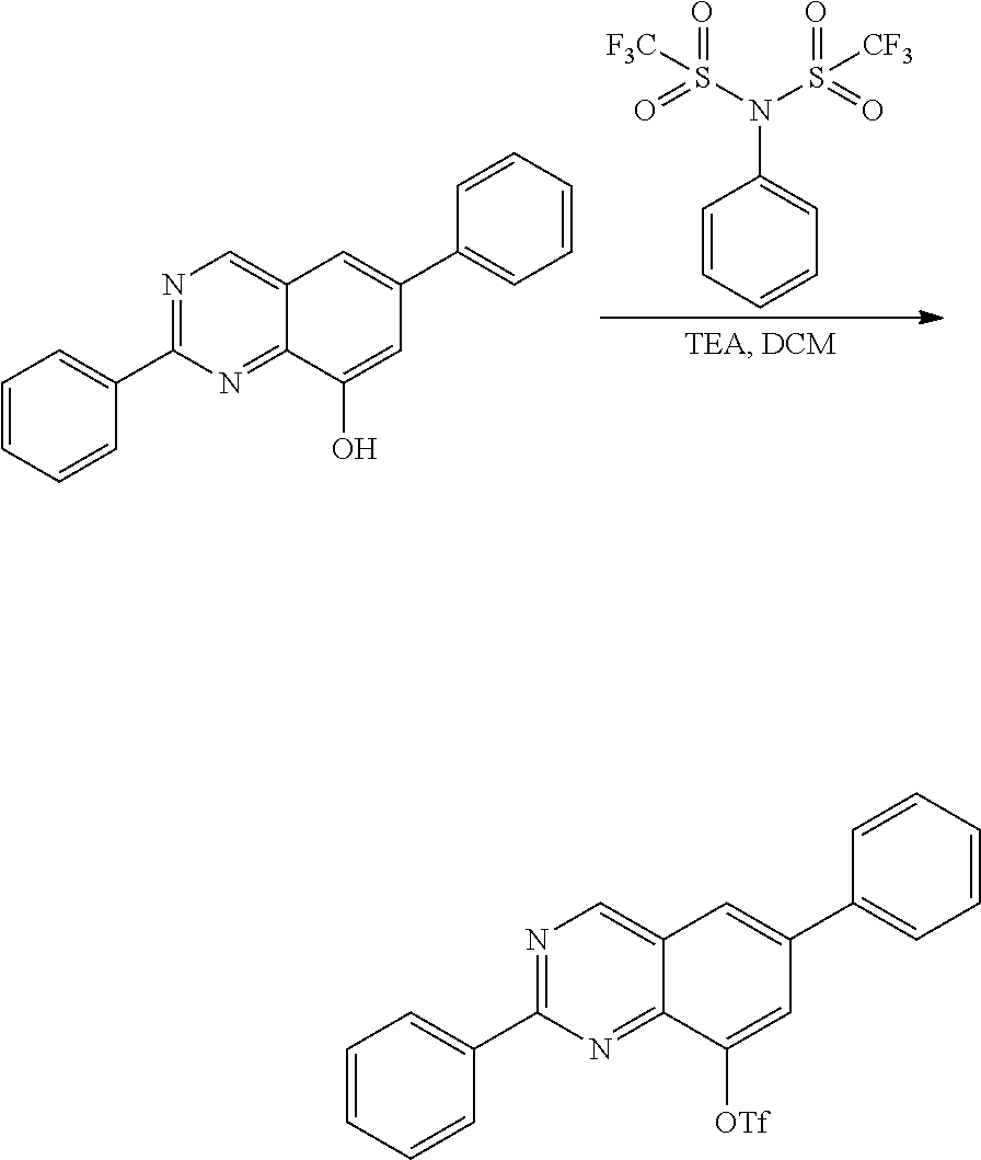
C1=CC=CC=C1N(S(=O)(=O)[CF3])S(=O)(=O)[F3C].N1=C(C2=CC=CC=C2)N=C2C(=C1)C=C(C1=CC=CC=C1)C=C2O.N1=C(C2=CC=CC=C2)N=C2C(=C1)C=C(C1=CC=CC=C1)C=C2[OTf]
